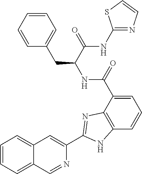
C1=C(C(NC(CC2=CC=CC=C2)C(NC2=NC=CS2)=O)=O)C2=C(C=C1)NC(C1=CC3=CC=CC=C3C=N1)=N2
